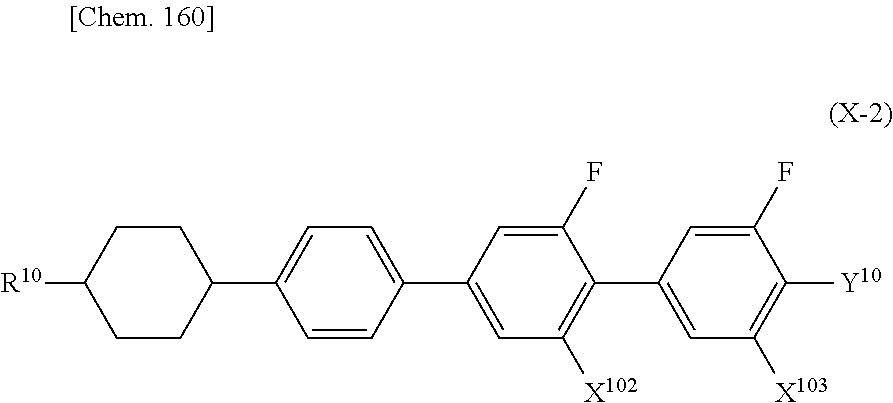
C1=CC(C2=CC([X102])=C(C3=CC([X103])=C([Y10])C(F)=C3)C(F)=C2)=CC=C1C1CCC([R10])CC1
